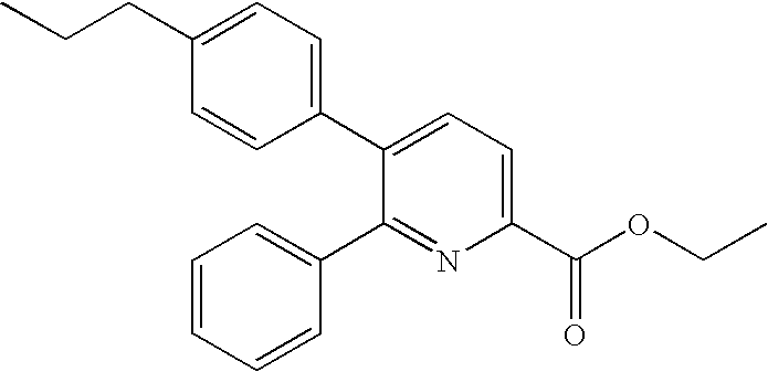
C1(CCC)=CC=C(C2=CC=C(C(=O)OCC)N=C2C2=CC=CC=C2)C=C1
